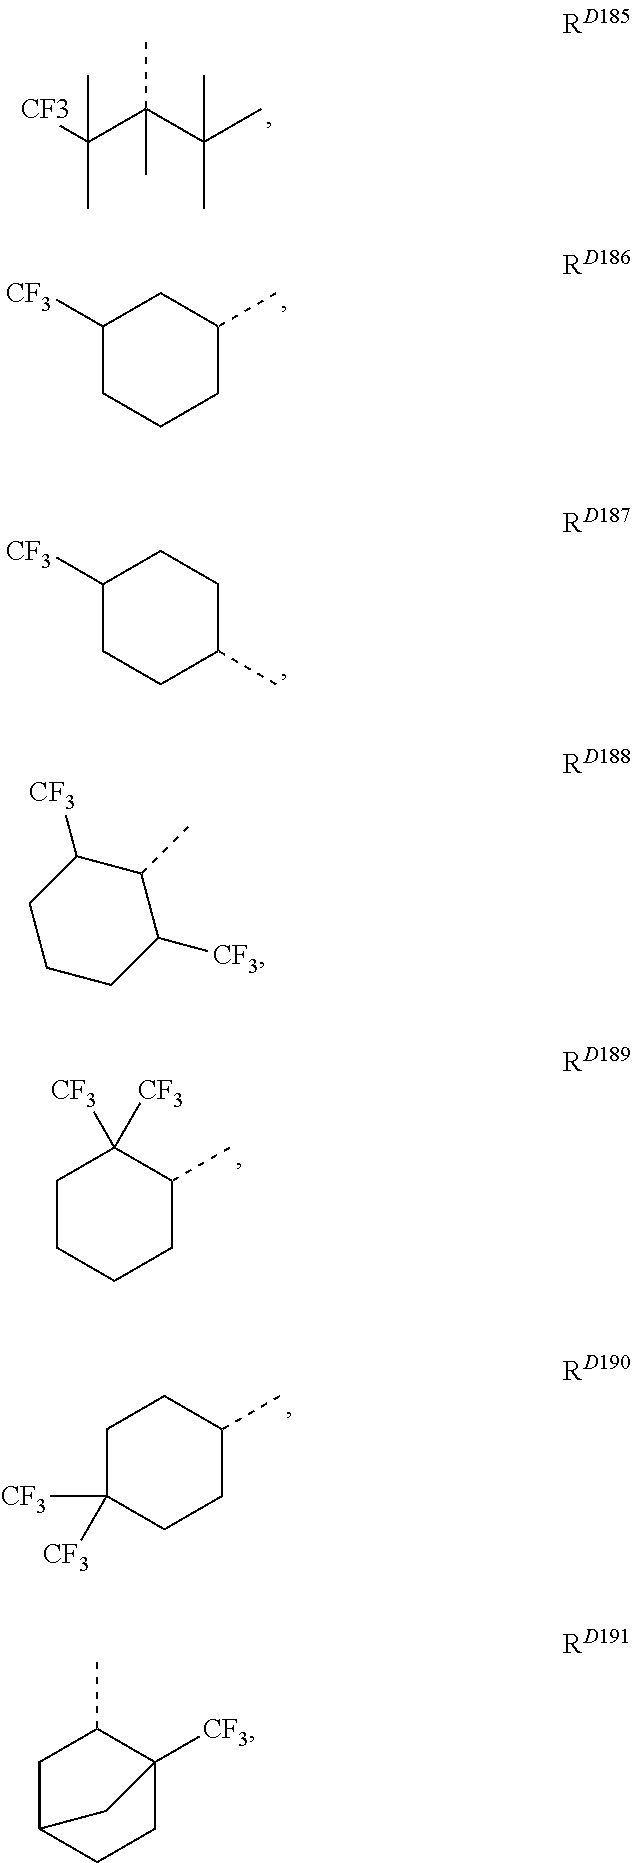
CC(C(C)([CF3])C)(C(C)(C)C)C.C1(C)CCCC([CF3])C1.C1C(C)CCC([CF3])C1.C1CCCC(C)C1([CF3])[CF3].C1C([CF3])([CF3])CCC(C)C1.[CF3]C1C(C)C([CF3])CCC1.CC1CC2CCC1([CF3])C2
